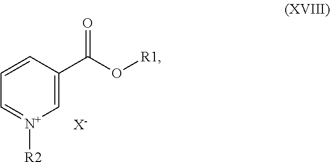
C1=CC=[N+]([R2])C=C1C(O[R1])=O.[X-]
